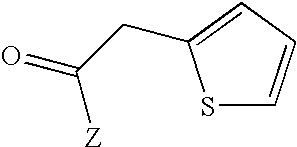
[Z]C(CC1=CC=CS1)=O
